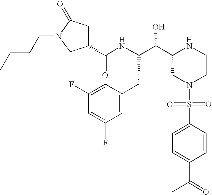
C1(C(NC(C(C2CN(S(C3=CC=C(C(=O)C)C=C3)(=O)=O)CCN2)O)CC2=CC(F)=CC(F)=C2)=O)CC(=O)N(CCCC)C1
